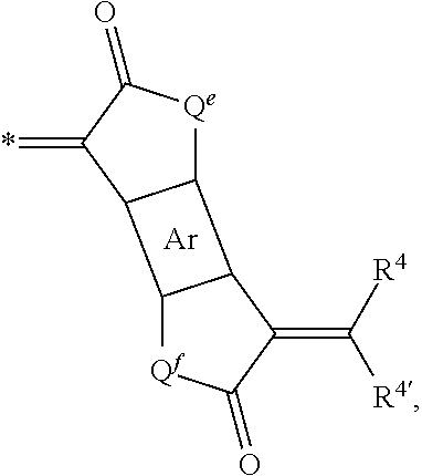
[Ar].C12[Qe]C(=O)C(=*)C1C1[Qf]C(=O)C(=C([R4])[R4])C21
